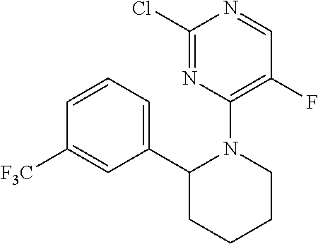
C1([F3C])=CC(C2CCCCN2C2=C(F)C=NC(Cl)=N2)=CC=C1
